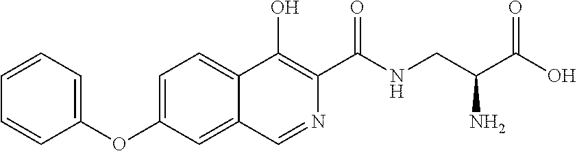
C1=C(OC2=CC=CC=C2)C=C2C(=C1)C(O)=C(C(NCC(C(O)=O)N)=O)N=C2
